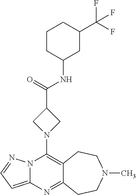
N12C(=CC=N1)N=C1C(=C2N2CC(C(=O)NC3CC(C(F)(F)F)CCC3)C2)CCN(C)CC1
